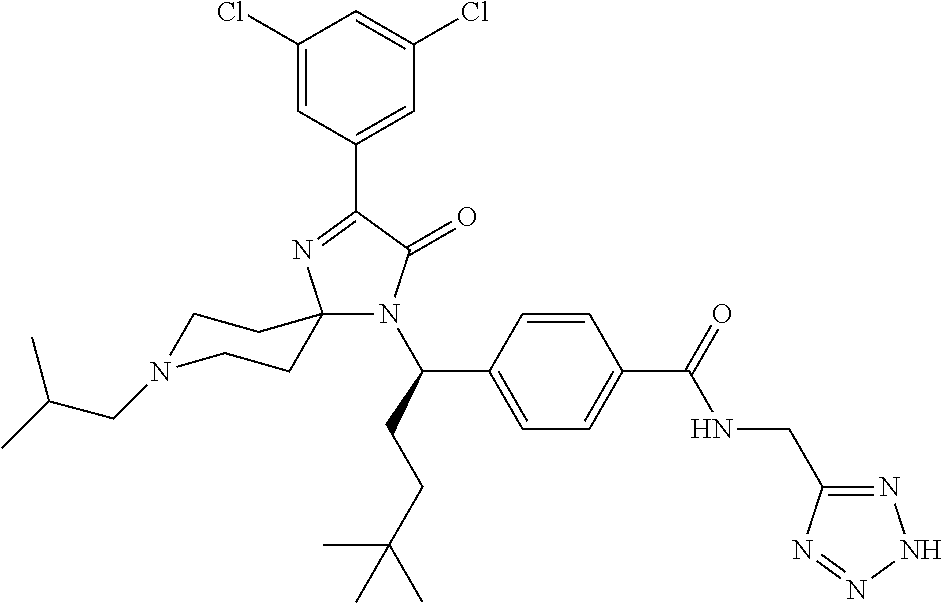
N1(C(CCC(C)(C)C)C2=CC=C(C(=O)NCC3=NNN=N3)C=C2)C(=O)C(C2=CC(Cl)=CC(Cl)=C2)=NC12CCN(CC(C)C)CC2
